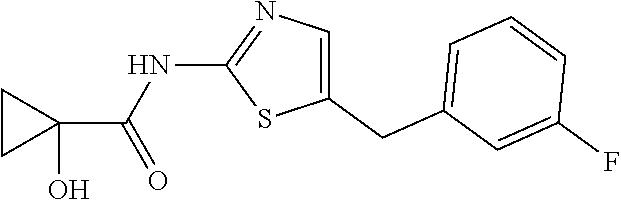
C1(CC2=CC=CC(F)=C2)=CN=C(NC(C2(O)CC2)=O)S1
